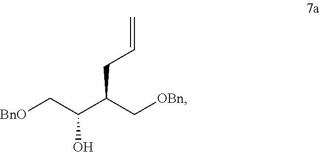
[BnO]CC(C(C[OBn])CC=C)O
